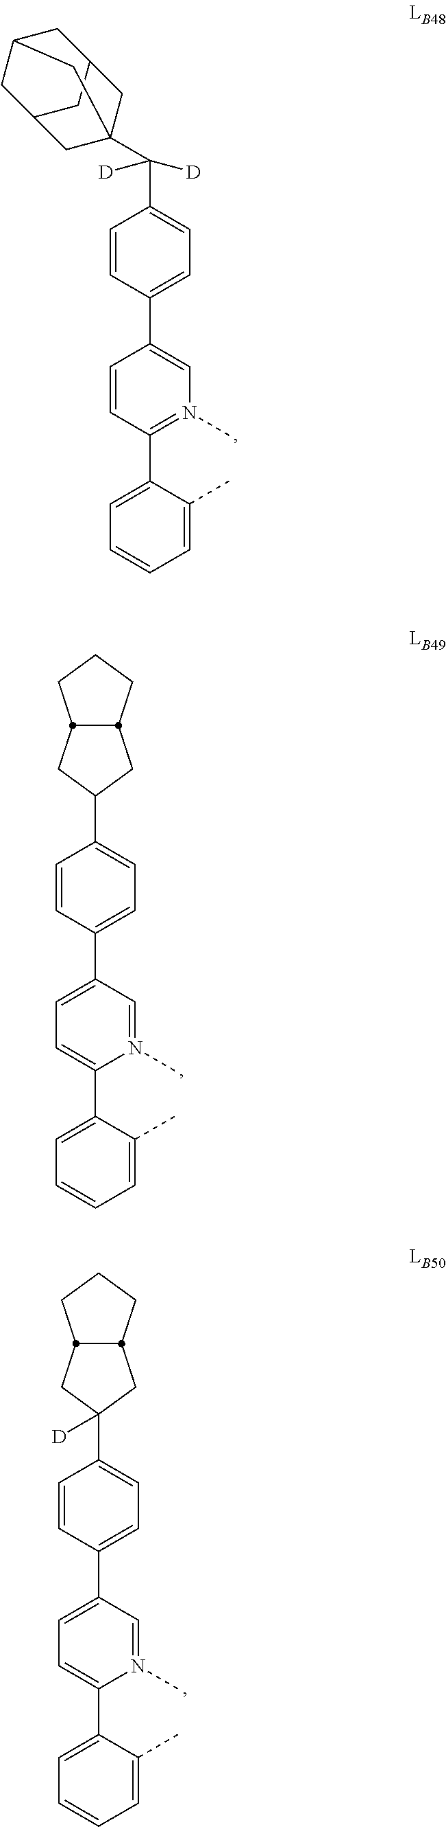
C1=CC(C2=CN(C)=C(C3=CC=CC=C3C)C=C2)=CC=C1C(C12CC3CC(CC(C3)C1)C2)([D])[D].C1=CC(C2=CC=C(C3=CC=CC=C3C)N(C)=C2)=CC=C1C1CC2CCCC2C1.C1=CC(C2=CC=C(C3=CC=CC=C3C)N(C)=C2)=CC=C1C1([D])CC2CCCC2C1
